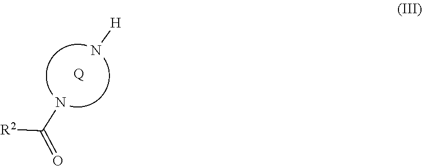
[H]N.NC(=O)[R2].[Q]
